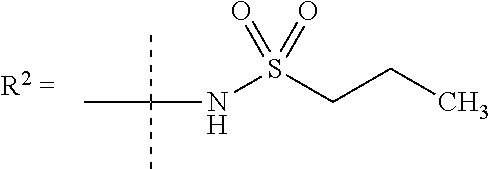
N(S(CCC)(=O)=O)C(C)(C)C
